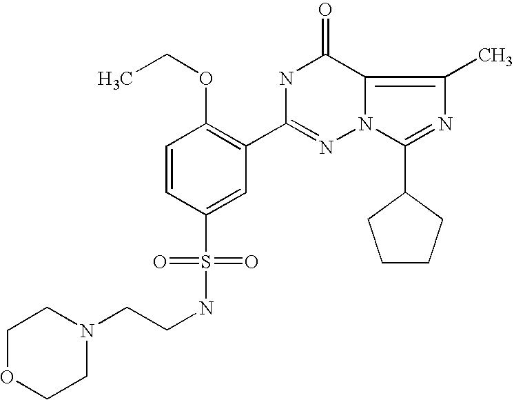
C1=CC(S(=O)(=O)NCCN2CCOCC2)=CC(C2=NN3C(=C(C)N=C3C3CCCC3)C(=O)N2)=C1OCC
